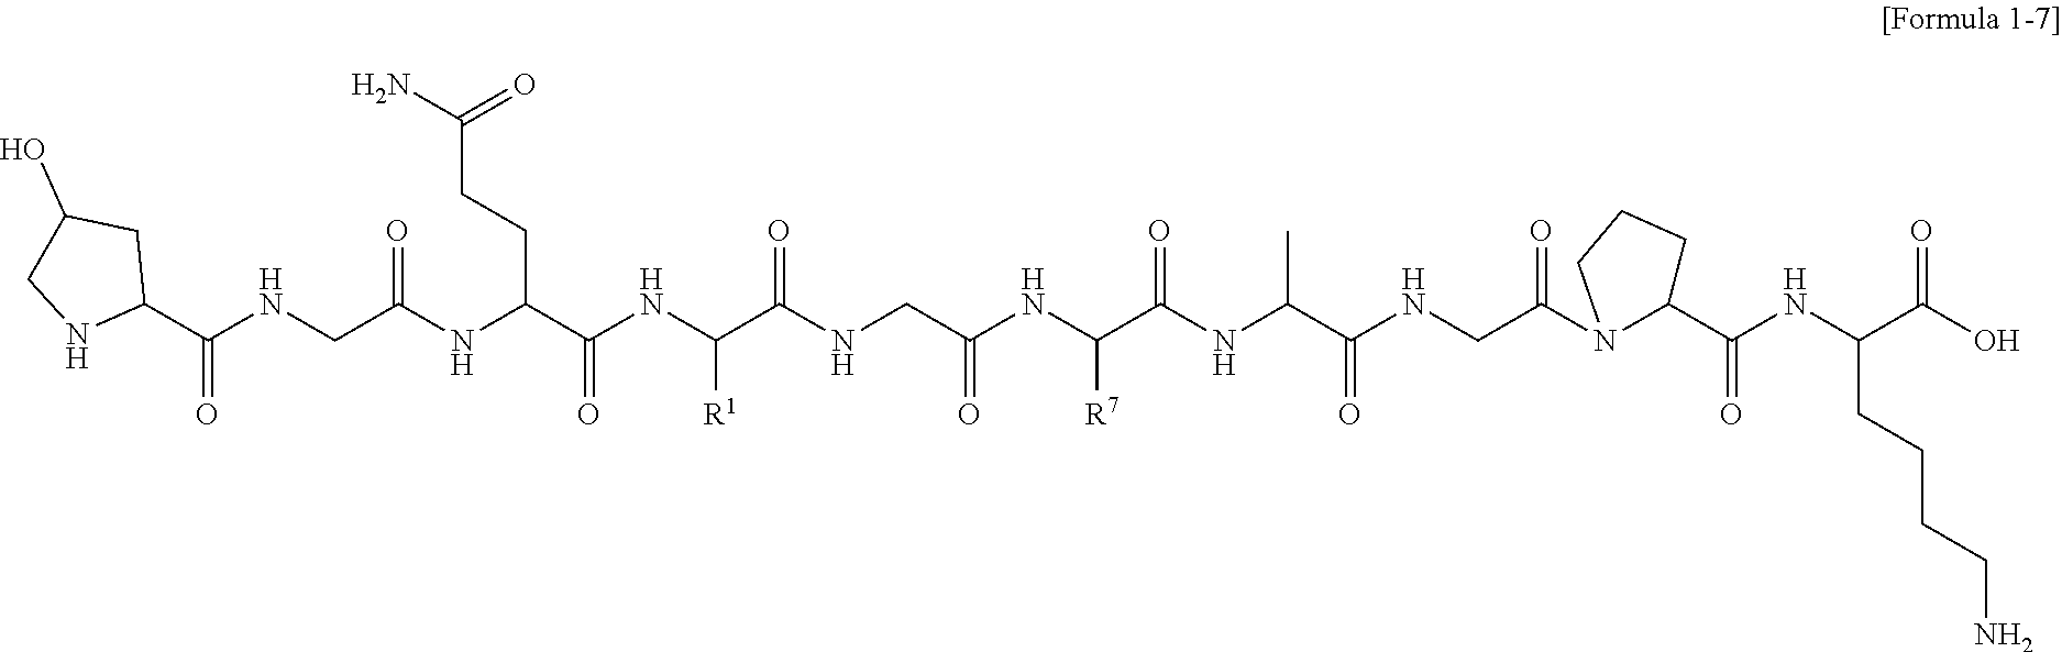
C1(C(NCC(NC(C(NC(C(NCC(NC(C(NC(C(NCC(=O)N2C(C(NC(C(O)=O)CCCCN)=O)CCC2)=O)C)=O)[R7])=O)=O)[R1])=O)CCC(N)=O)=O)=O)CC(O)CN1
